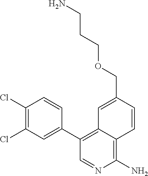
C1(C2=C3C(=C(N)N=C2)C=CC(COCCCN)=C3)=CC(Cl)=C(Cl)C=C1
